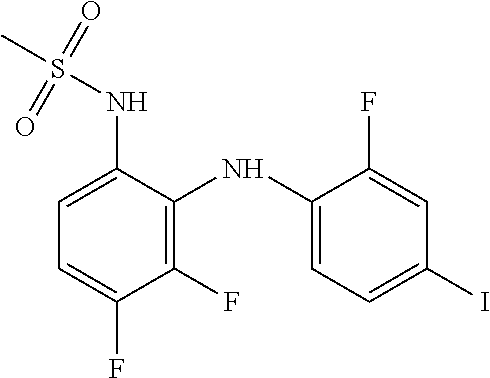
C1=C(NS(C)(=O)=O)C(NC2=CC=C(I)C=C2F)=C(F)C(F)=C1
